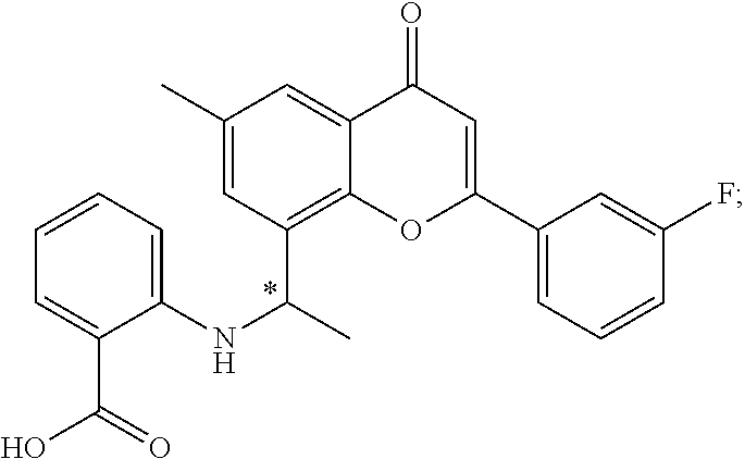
C1(NC(C)C2=C3C(=CC(C)=C2)C(=O)C=C(C2=CC=CC(F)=C2)O3)=CC=CC=C1C(=O)O
